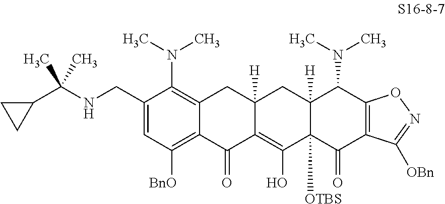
C1(CNC(C2CC2)(C)C)=CC([BnO])=C2C(=C1N(C)C)CC1([H])C(=C(O)C3([OTBS])C([H])(C1)C(N(C)C)C1=C(C3=O)C([OBn])=NO1)C2=O
